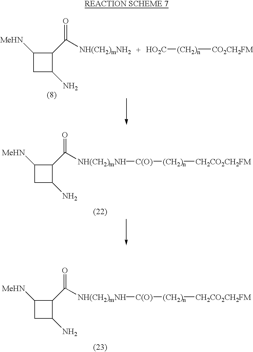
C1([MeHN])CC(N)C1C([NH(CH2)mNH2])=O.[HO2C][(CH2)n][CO2CH2FM].C1([MeHN])CC(N)C1C([NH(CH2)mNH][C(O)][(CH2)n][CH2CO2CH2FM])=O.C1([MeHN])CC(N)C1C([NH(CH2)mNH][C(O)][(CH2)n][CH2CO2CH2FM])=O
